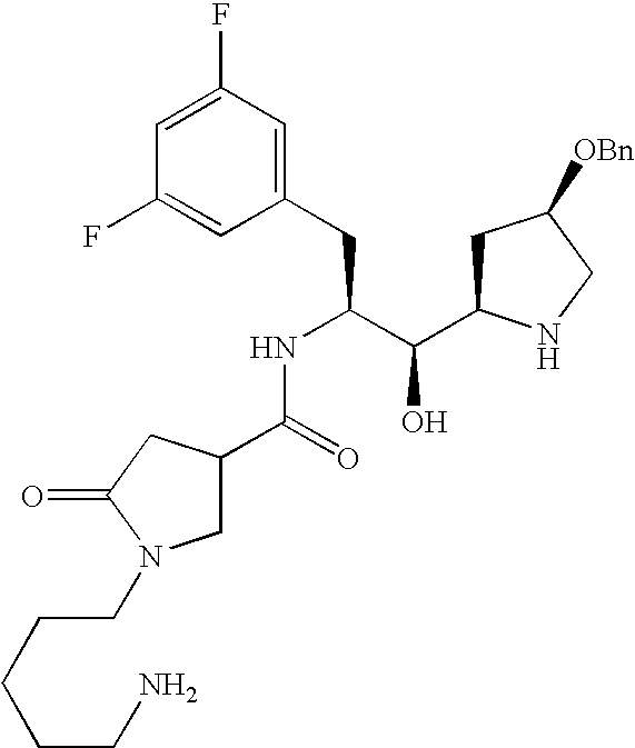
C1(F)=CC(F)=CC(CC(C(C2CC([OBn])CN2)O)NC(C2CN(CCCCCN)C(=O)C2)=O)=C1
